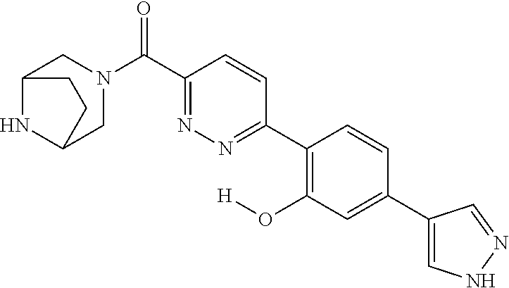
C12NC(CN(C(C3=NN=C(C4=C(O[H])C=C(C5=CNN=C5)C=C4)C=C3)=O)C1)CC2
